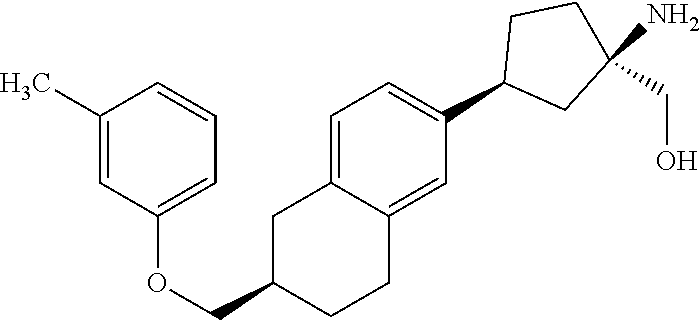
C1=C2C(=CC(C3CC(N)(CO)CC3)=C1)CCC(COC1=CC=CC(C)=C1)C2
